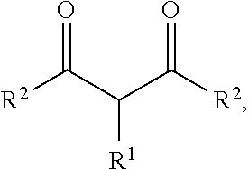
C(C([R1])C(=O)[R2])([R2])=O
